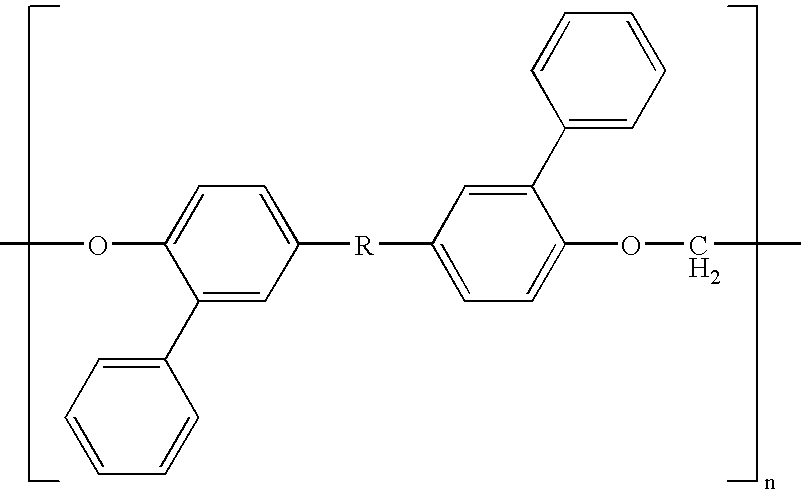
C1=CC=C(C2=CC([R]C3=CC=C(OCC)C(C4=CC=CC=C4)=C3)=CC=C2OC)C=C1
